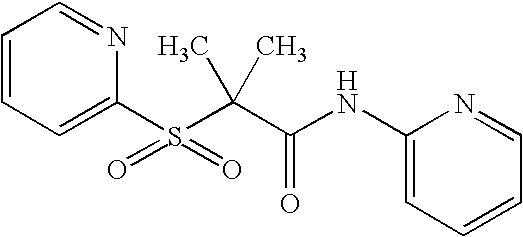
C1=CC=C(S(=O)(C(C)(C(=O)NC2=CC=CC=N2)C)=O)N=C1
